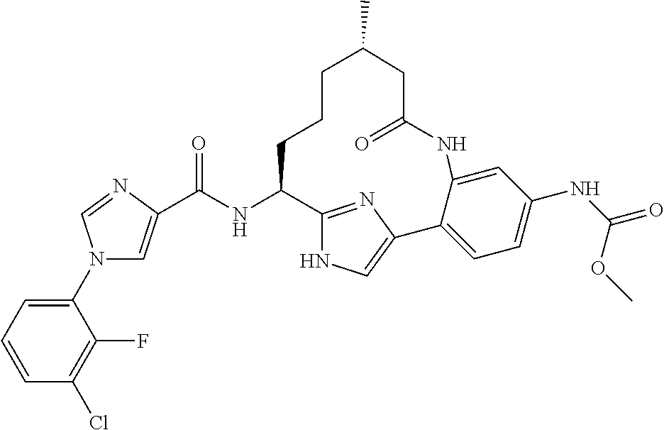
C(NC1CCCC(C)CC(=O)NC2=CC(NC(OC)=O)=CC=C2C2=CNC1=N2)(=O)C1=CN(C2=CC=CC(Cl)=C2F)C=N1
